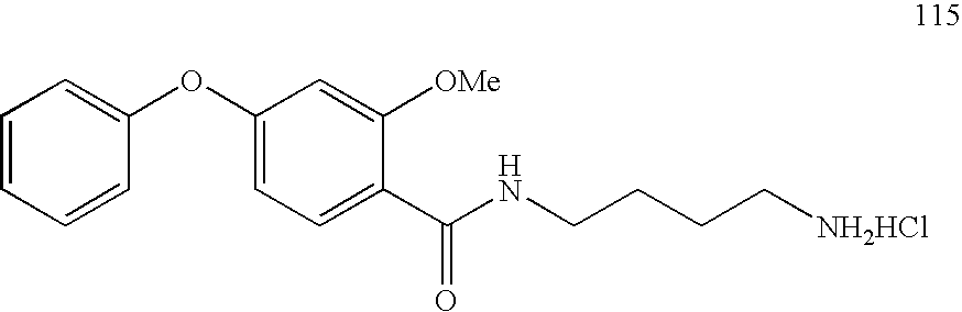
C1=CC=CC(OC2=CC=C(C(NCCCC[NH2HCl])=O)C([OMe])=C2)=C1
